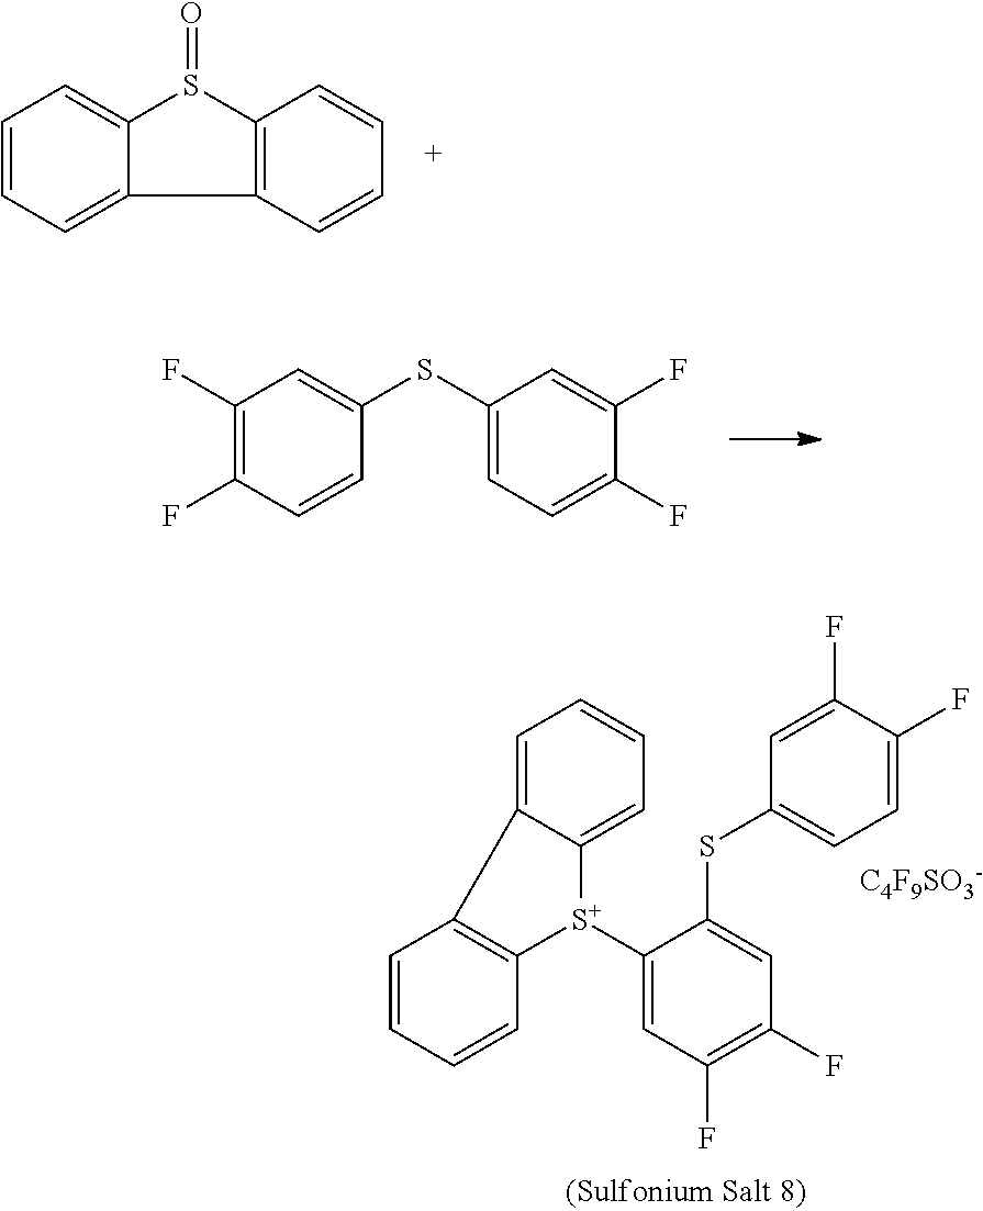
C1([S+]2C3=CC=CC=C3C3=C2C=CC=C3)=CC(F)=C(F)C=C1SC1=CC=C(F)C(F)=C1.[C4F9SO3-].C1=CC=C2C(=C1)S(=O)C1=C2C=CC=C1.C1(F)=C(F)C=CC(SC2=CC=C(F)C(F)=C2)=C1
